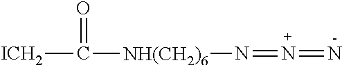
[ICH2]C([NH(CH2)6]N=N=N)=O
